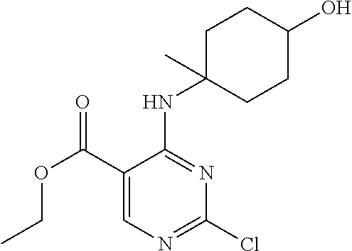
C1(Cl)=NC=C(C(OCC)=O)C(NC2(C)CCC(O)CC2)=N1
